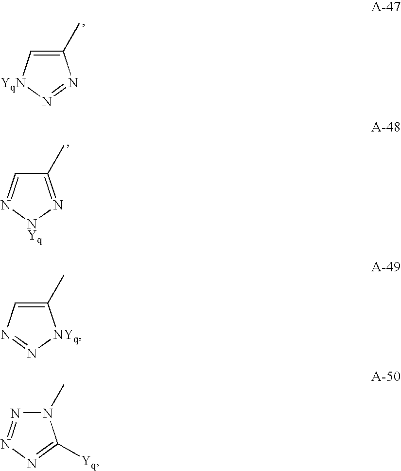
C1(C)=CN=N[NYq]1.N1(C)N=NN=C1[Yq].C1(C)=C[YqN]N=N1.C1(C)=N[NYq]N=C1
